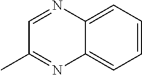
C1=C2N=C(C)C=NC2=CC=C1
